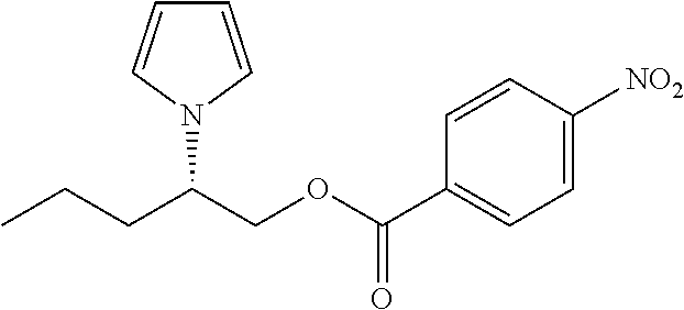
C(CC(COC(C1=CC=C([NO2])C=C1)=O)N1C=CC=C1)C
